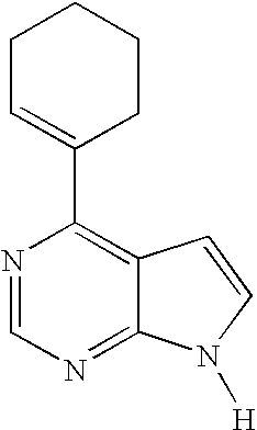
N1=CN=C2C(=C1C1=CCCCC1)C=CN2[H]
